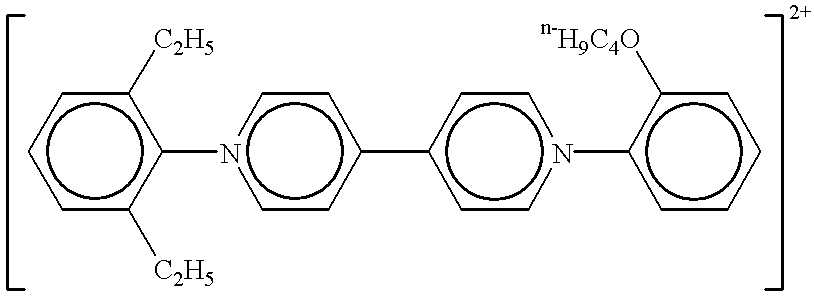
c1c([C2H5])c(-n2ccc(-c3ccn(-c4ccccc4[n-H9C4O])cc3)cc2)c([C2H5])cc1
